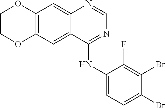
C12=C(C=C3C(=C1)N=CN=C3NC1=CC=C(Br)C(Br)=C1F)OCCO2
